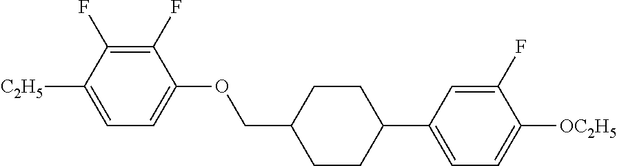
C1(F)=C(F)C([C2H5])=CC=C1OCC1CCC(C2=CC=C([OC2H5])C(F)=C2)CC1
